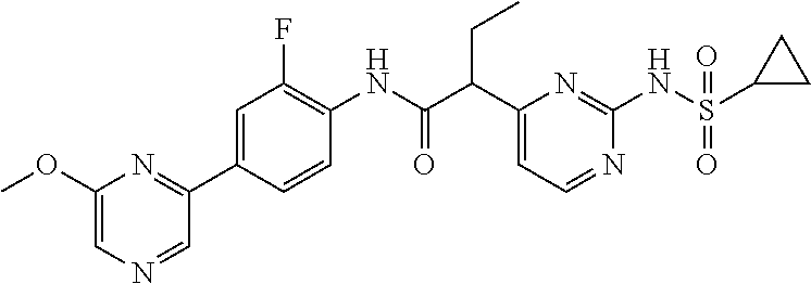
C1(C(C(NC2=C(F)C=C(C3=NC(OC)=CN=C3)C=C2)=O)CC)=CC=NC(NS(C2CC2)(=O)=O)=N1
